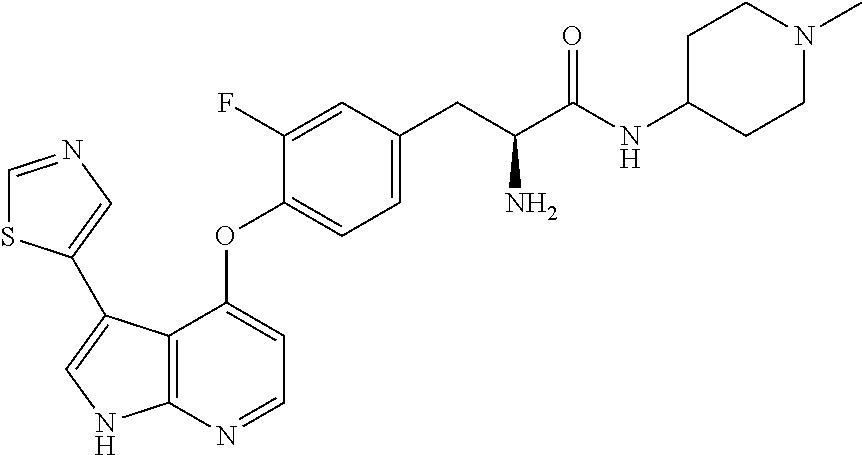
C12=C(N=CC=C1OC1=CC=C(CC(C(=O)NC3CCN(C)CC3)N)C=C1F)NC=C2C1=CN=CS1
